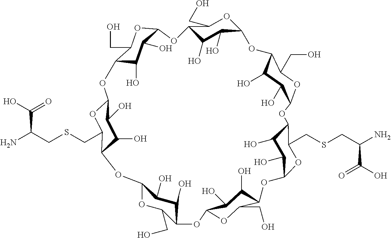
C12C(O)C(O)C(OC1CSCC(C(=O)O)N)OC1C(O)C(O)C(OC1CO)OC1C(O)C(O)C(OC1CO)OC1C(O)C(O)C(OC1CO)OC1C(O)C(O)C(OC1CSCC(C(=O)O)N)OC1C(O)C(O)C(OC1CO)OC1C(O)C(O)C(OC1CO)O2
